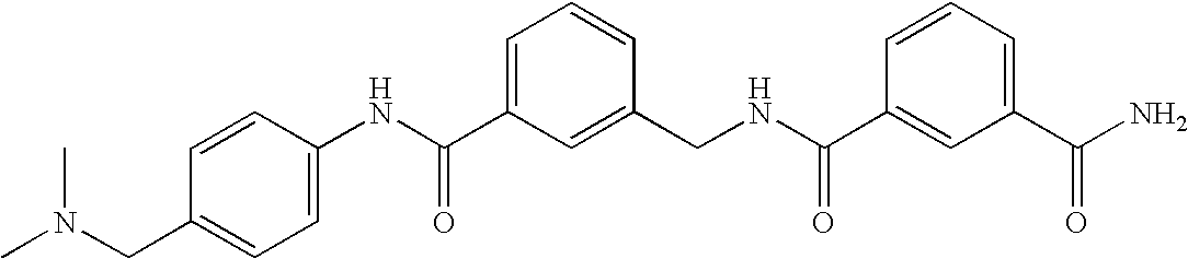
C1(NC(C2=CC=CC(CNC(C3=CC(C(N)=O)=CC=C3)=O)=C2)=O)=CC=C(CN(C)C)C=C1
